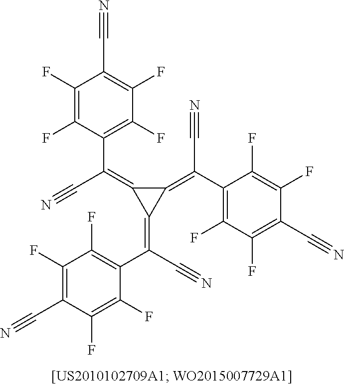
C1(F)=C(F)C(C(=C2C(=C(C#N)C3=C(F)C(F)=C(C#N)C(F)=C3F)C2=C(C2=C(F)C(F)=C(C#N)C(F)=C2F)C#N)C#N)=C(F)C(F)=C1C#N
